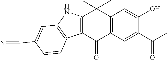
C12=C(C(=O)C3=C(C1(C)C)C=C(O)C(C(C)=O)=C3)C1=C(N2)C=C(C#N)C=C1
